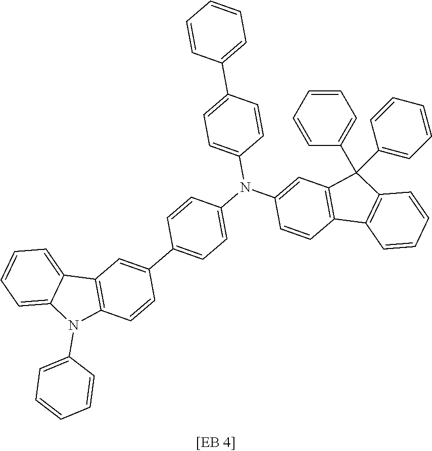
C1=CC=CC=C1C1(C2=CC=CC=C2)C2=C(C3=C1C=CC=C3)C=CC(N(C1=CC=C(C3=CC=CC=C3)C=C1)C1=CC=C(C3=CC4=C(C=C3)N(C3=CC=CC=C3)C3=CC=CC=C43)C=C1)=C2
